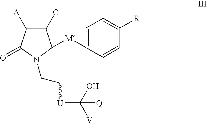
C1([A])C(C)C([M]C2=CC=C([R])C=C2)N(CC[U]C([Q])(O)[V])C1=O
